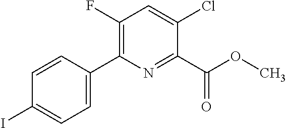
N1=C(C(OC)=O)C(Cl)=CC(F)=C1C1=CC=C(I)C=C1
